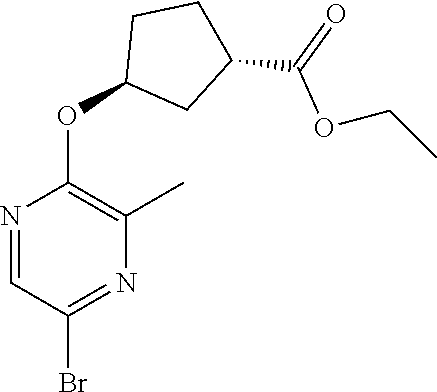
N1=CC(Br)=NC(C)=C1OC1CC(C(OCC)=O)CC1
